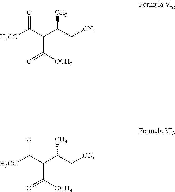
O=C([H3CO])C(C(=O)[OCH3])C(C[CN])C.O=C([H3CO])C(C(=O)[OCH3])C(C[CN])C
